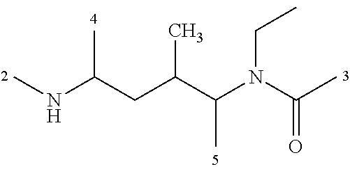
CNC(CC(C(N(C(C)=O)CC)C)C)C
